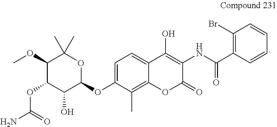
C1(C(=O)NC2=C(O)C3=CC=C(OC4C(O)C(OC(N)=O)C(OC)C(C)(C)O4)C(C)=C3OC2=O)=C(Br)C=CC=C1
